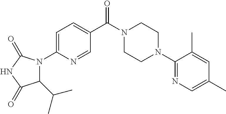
N1(C(C2=CC=C(N3C(C(C)C)C(=O)NC3=O)N=C2)=O)CCN(C2=NC=C(C)C=C2C)CC1
